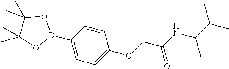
O(CC(NC(C(C)C)C)=O)C1=CC=C(B2OC(C)(C)C(C)(C)O2)C=C1
